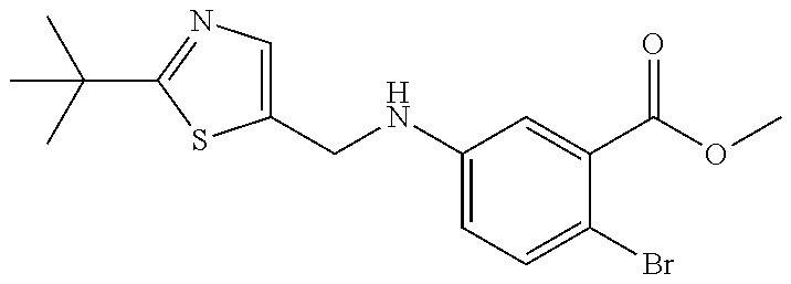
C1(CNC2=CC=C(Br)C(C(OC)=O)=C2)=CN=C(C(C)(C)C)S1
